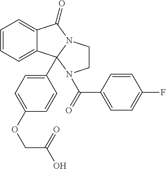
C1=CC=C2C(=C1)C(=O)N1CCN(C(=O)C3=CC=C(F)C=C3)C21C1=CC=C(OCC(=O)O)C=C1
